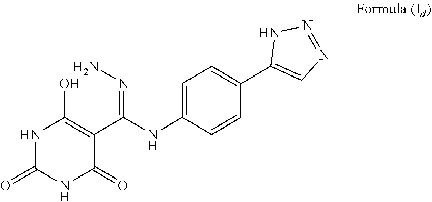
C1=C(NC(C2=C(O)NC(=O)NC2=O)=NN)C=CC(C2=CN=NN2)=C1
